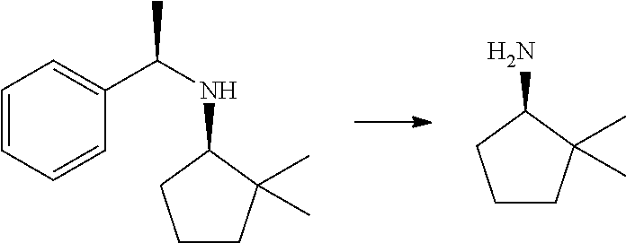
C1CC(C)(C)C(N)C1.C1CC(C)(C)C(NC(C)C2=CC=CC=C2)C1
